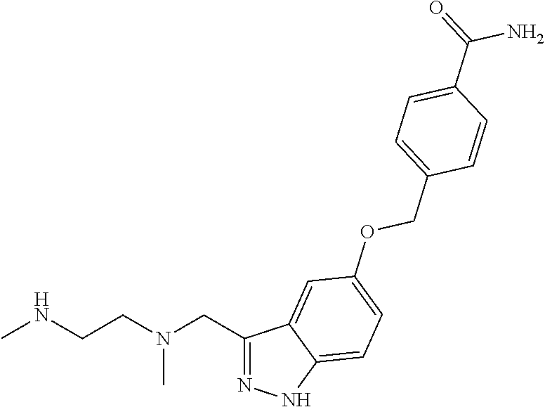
C1(CN(CCNC)C)=NNC2=CC=C(OCC3=CC=C(C(=O)N)C=C3)C=C12
